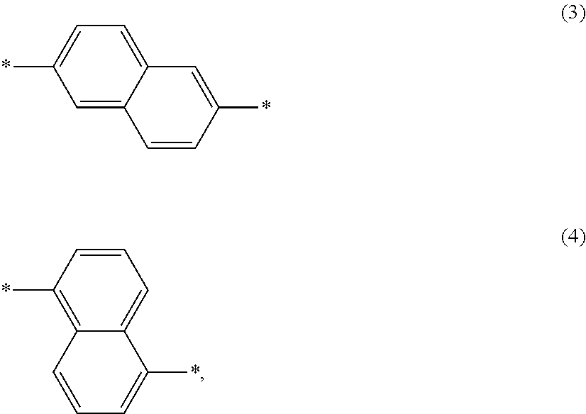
*C1=CC=C2C(=C1)C=CC(*)=C2.*C1=C2C(=CC=C1)C(*)=CC=C2
